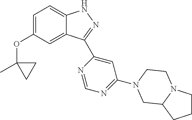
C1=C(OC2(C)CC2)C=C2C(=C1)NN=C2C1=CC(N2CCN3CCCC3C2)=NC=N1
